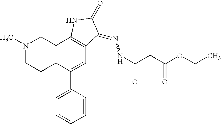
N1(C)CCC2=C(C1)C1=C(C=C2C2=CC=CC=C2)C(=NNC(CC(OCC)=O)=O)C(=O)N1
